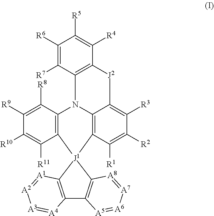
C1([R6])=C([R7])C2=C(C([R4])=C1[R5])[J2]C1=C([R3])C([R2])=C([R1])C3=C1N2C1=C(C([R11])=C([R10])C([R9])=C1[R8])[J1]31C2=C(C3=C1[A8]=[A7][A6]=[A5]3)[A4]=[A3][A2]=[A1]2
